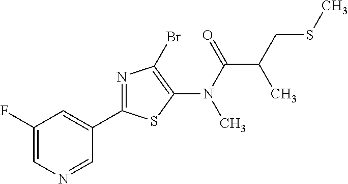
C1(N(C(=O)C(CSC)C)C)=C(Br)N=C(C2=CC(F)=CN=C2)S1
